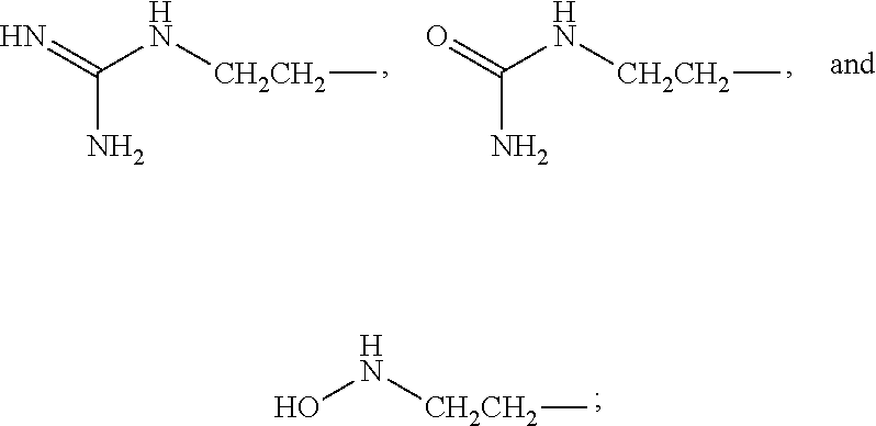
ON[CH2CH2]C.O=C(N[CH2CH2]C)N.N=C(N[CH2CH2]C)N
